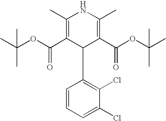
C1(C)=C(C(OC(C)(C)C)=O)C(C2=C(Cl)C(Cl)=CC=C2)C(C(OC(C)(C)C)=O)=C(C)N1
